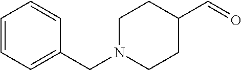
C1C(C=O)CCN(CC2=CC=CC=C2)C1
